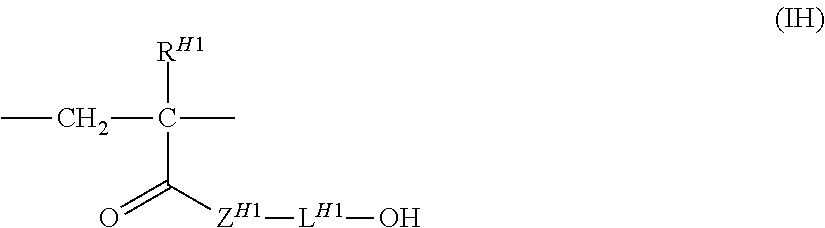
[RH1]C(C)(CC)C(=O)[ZH1][LH1]O
